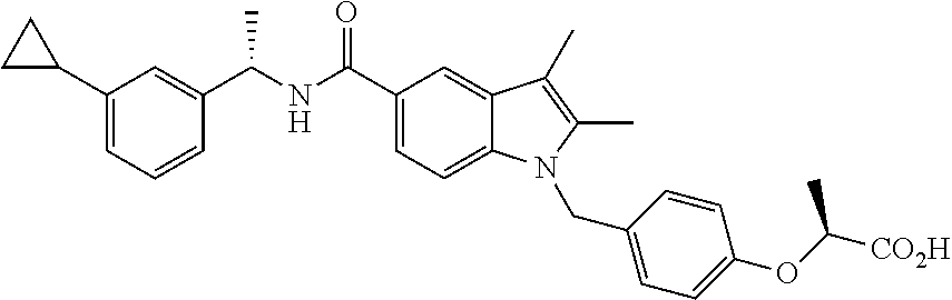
C1(C(NC(C2=CC=C3C(=C2)C(C)=C(C)N3CC2=CC=C(OC([CO2H])C)C=C2)=O)C)=CC(C2CC2)=CC=C1
